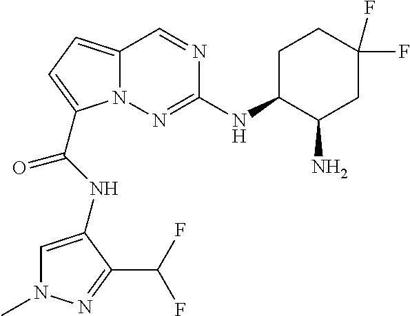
N1=CC2=CC=C(C(NC3=CN(C)N=C3C(F)F)=O)N2N=C1NC1CCC(F)(F)CC1N
